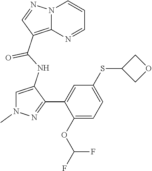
C1=C(NC(=O)C2=C3N(C=CC=N3)N=C2)C(C2=CC(SC3COC3)=CC=C2OC(F)F)=NN1C
